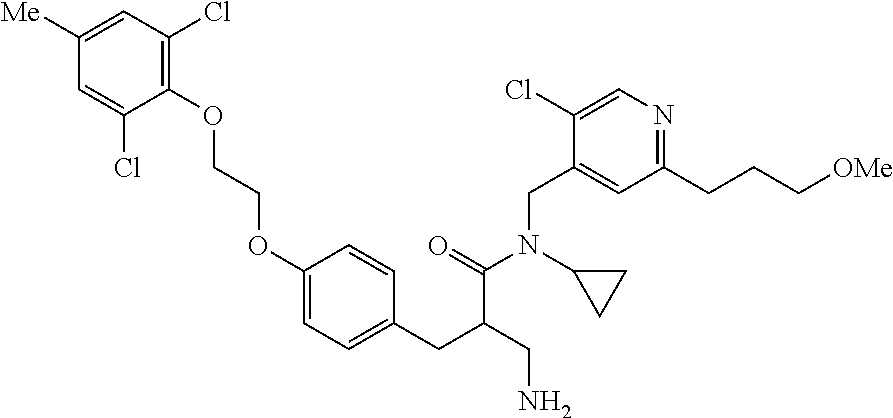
C1(OCCOC2=C(Cl)C=C([Me])C=C2Cl)=CC=C(CC(CN)C(=O)N(C2CC2)CC2=CC(CCC[OMe])=NC=C2Cl)C=C1
